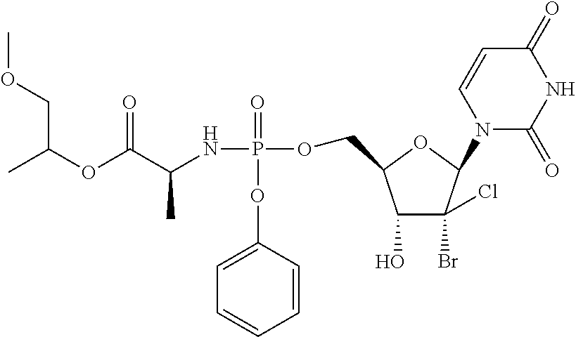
CC(OC(C(NP(=O)(OC1=CC=CC=C1)OCC1C(O)C(Br)(Cl)C(N2C(=O)NC(=O)C=C2)O1)C)=O)COC
